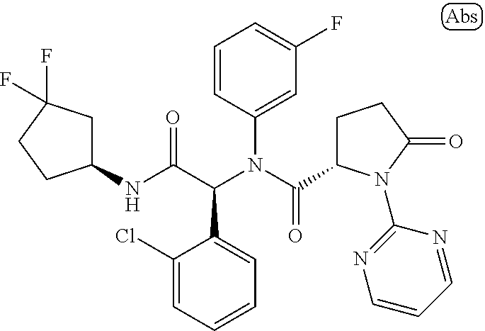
C1=CC=C(Cl)C(C(C(NC2CC(F)(F)CC2)=O)N(C(=O)C2CCC(=O)N2C2=NC=CC=N2)C2=CC(F)=CC=C2)=C1
